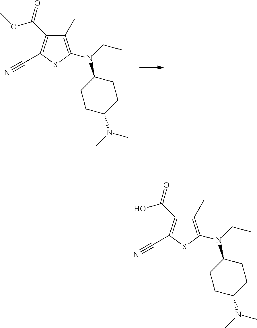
C1(C(OC)=O)=C(C#N)SC(N(C2CCC(N(C)C)CC2)CC)=C1C.C1(C(O)=O)=C(C#N)SC(N(C2CCC(N(C)C)CC2)CC)=C1C
